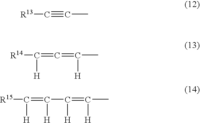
[R13]C#CC.C(=C=C(C)[H])([H])[R14].C(=C(C)[H])(C(=C([R15])[H])[H])[H]
